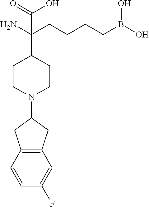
C1(N2CCC(C(CCCCB(O)O)(N)C(=O)O)CC2)CC2=C(C1)C=C(F)C=C2
